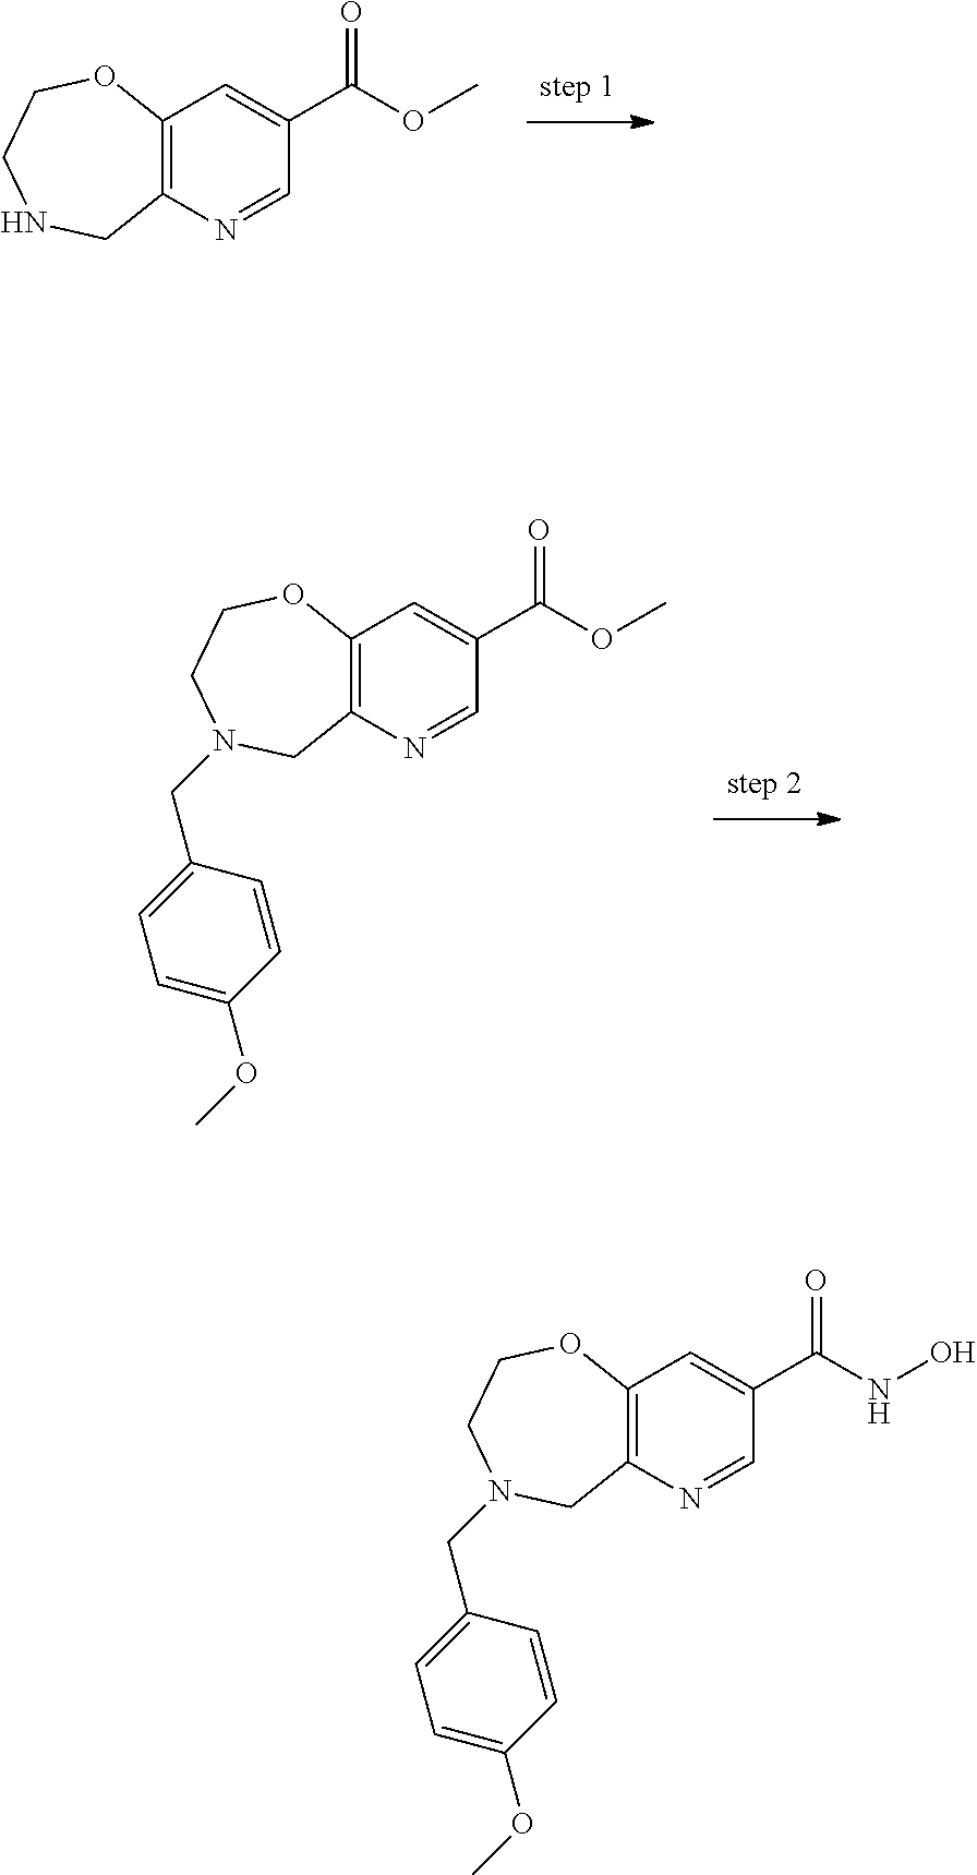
C12=C(N=CC(C(OC)=O)=C1)CNCCO2.C12=C(N=CC(C(OC)=O)=C1)CN(CC1=CC=C(OC)C=C1)CCO2.C12=C(N=CC(C(NO)=O)=C1)CN(CC1=CC=C(OC)C=C1)CCO2
